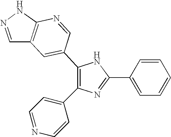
C1(C2=CC3=C(N=C2)NN=C3)=C(C2=CC=NC=C2)N=C(C2=CC=CC=C2)N1
